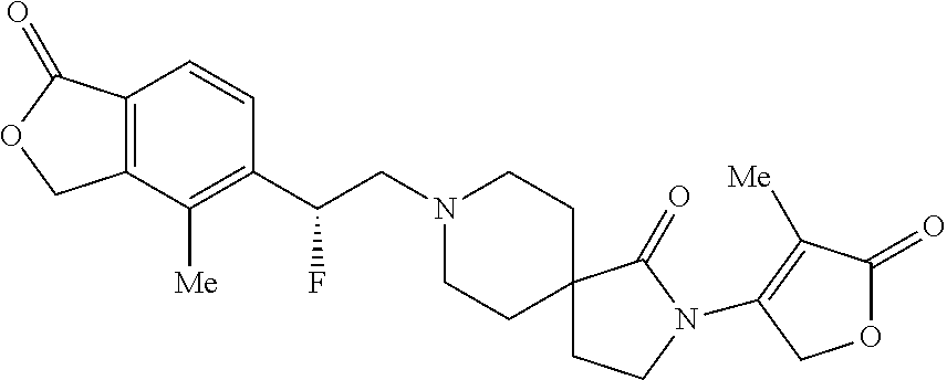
C1(C(CN2CCC3(CC2)CCN(C2=C([Me])C(=O)OC2)C3=O)F)=C([Me])C2=C(C=C1)C(=O)OC2
